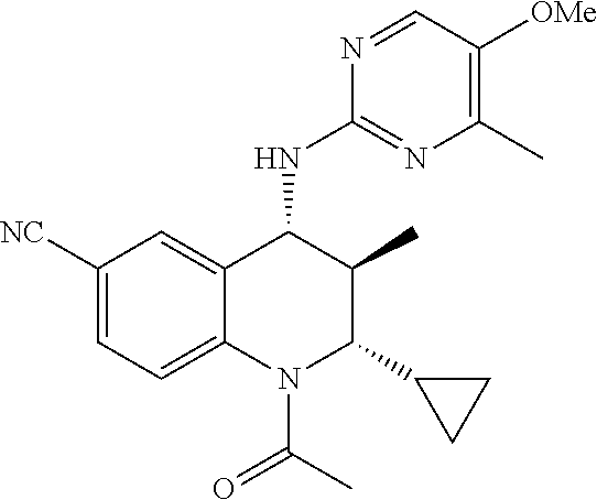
C1([NC])=CC=C2C(=C1)C(NC1=NC(C)=C([OMe])C=N1)C(C)C(C1CC1)N2C(C)=O
